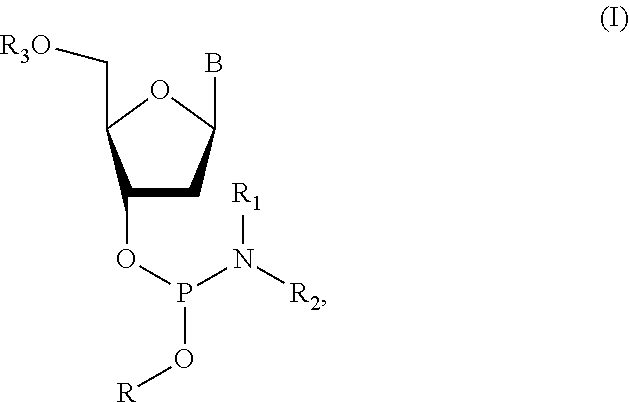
C1(OP(N([R1])[R2])O[R])CC(B)OC1C[R3O]
